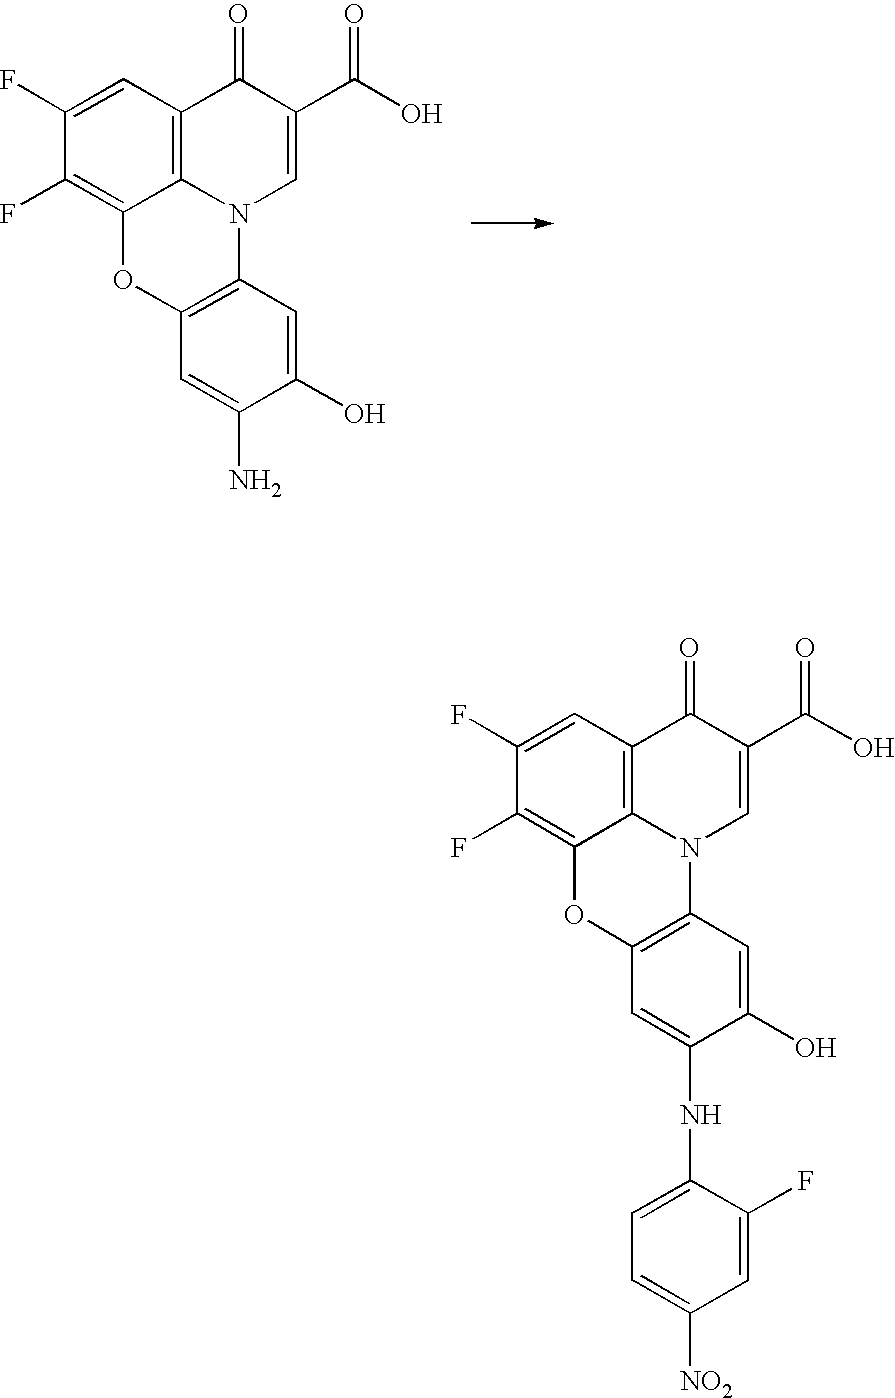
C1=C(F)C(F)=C2C3=C1C(=O)C(C(O)=O)=CN3C1=C(O2)C=C(N)C(O)=C1.C1=C(F)C(F)=C2C3=C1C(=O)C(C(O)=O)=CN3C1=C(O2)C=C(NC2=CC=C([NO2])C=C2F)C(O)=C1
